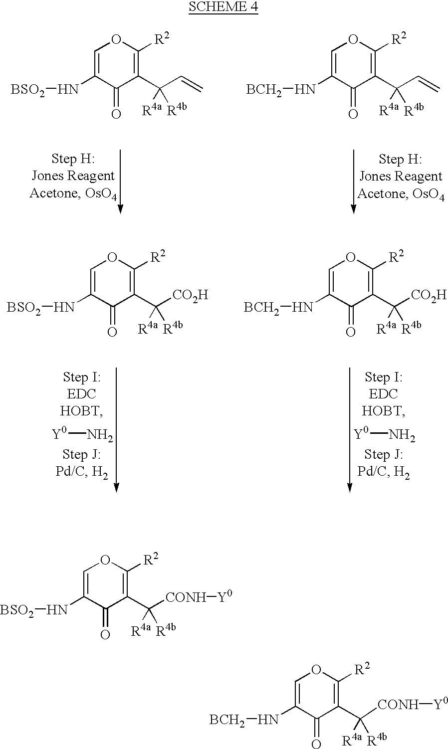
C1=C(N[BCH2])C(=O)C(C([R4b])([R4a])C=C)=C([R2])O1.C1=C(N[BSO2])C(=O)C(C(C=C)([R4b])[R4a])=C([R2])O1.C1=C(N[BCH2])C(=O)C(C([CO2H])([R4b])[R4a])=C([R2])O1.[Y0]N.[Y0]N.C1=C(N[BSO2])C(=O)C(C([CO2H])([R4b])[R4a])=C([R2])O1.C1=C(N[BSO2])C(=O)C(C([CONH][Y0])([R4b])[R4a])=C([R2])O1.C1=C(N[BCH2])C(=O)C(C([R4a])([CONH][Y0])[R4b])=C([R2])O1
